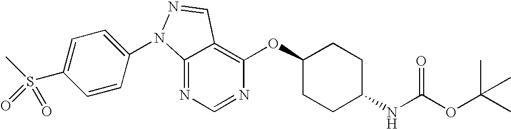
C12=NC=NC(OC3CCC(NC(OC(C)(C)C)=O)CC3)=C1C=NN2C1=CC=C(S(C)(=O)=O)C=C1
